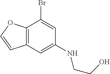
BrC1=CC(NCCO)=CC2=C1OC=C2
